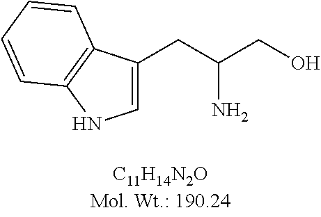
C(C(CO)N)C1=CNC2=C1C=CC=C2
